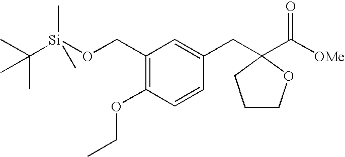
C1(CO[Si](C(C)(C)C)(C)C)=C(OCC)C=CC(CC2(C([OMe])=O)CCCO2)=C1
